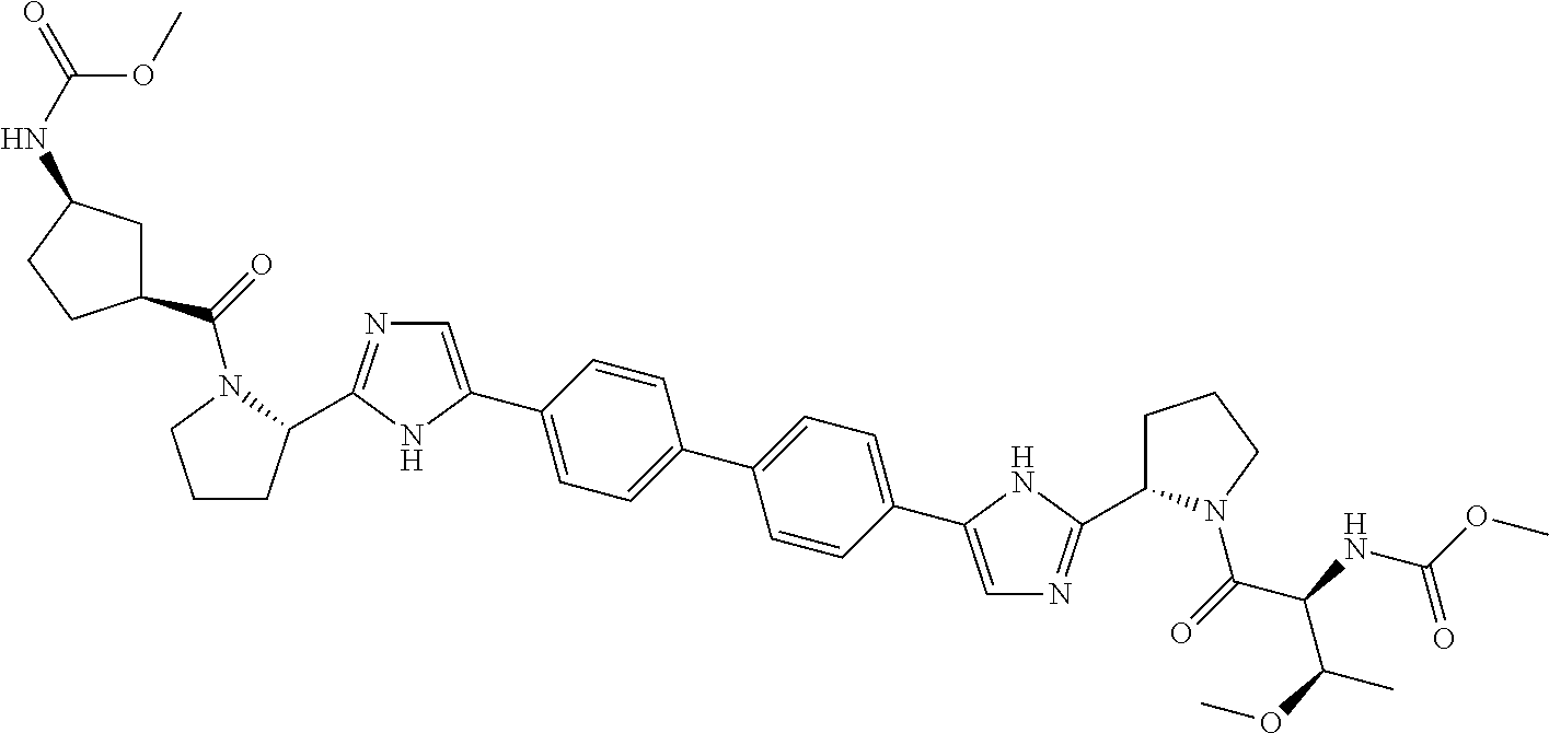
C1CC(C2=NC=C(C3=CC=C(C4=CC=C(C5=CN=C(C6CCCN6C(C(C(C)OC)NC(=O)OC)=O)N5)C=C4)C=C3)N2)N(C(=O)C2CC(NC(OC)=O)CC2)C1
